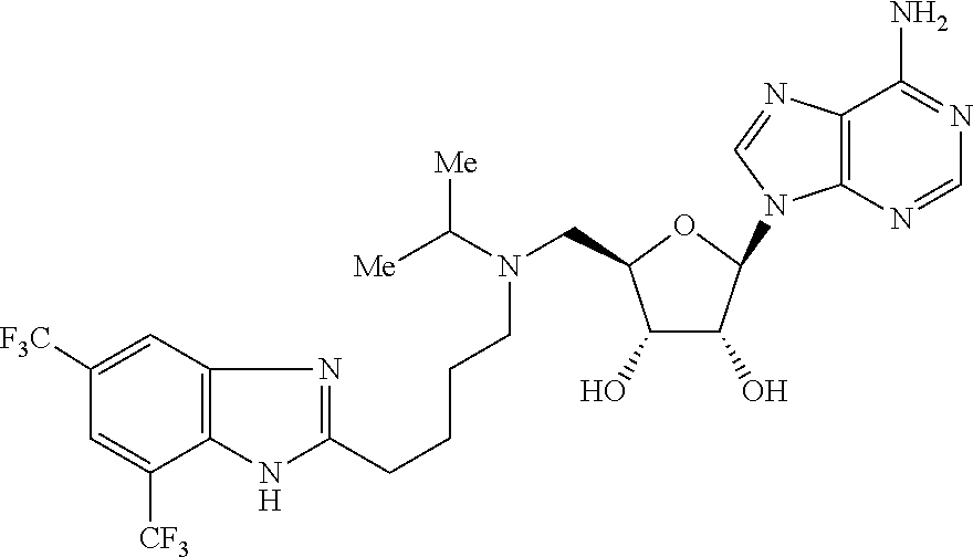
C1([F3C])=CC2=C(C([CF3])=C1)NC(CCCCN(C([Me])[Me])CC1C(O)C(O)C(N3C4=C(C(N)=NC=N4)N=C3)O1)=N2
